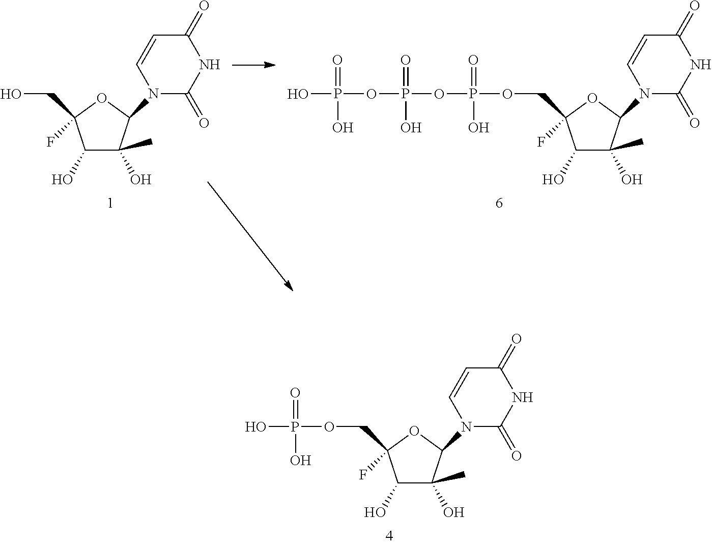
C1(O)C(O)(C)C(N2C(=O)NC(=O)C=C2)OC1(COP(O)(=O)O)F.C1(O)C(O)(C)C(N2C(=O)NC(=O)C=C2)OC1(CO)F.C1(O)C(O)(C)C(N2C(=O)NC(=O)C=C2)OC1(COP(OP(OP(O)(=O)O)(=O)O)(=O)O)F
